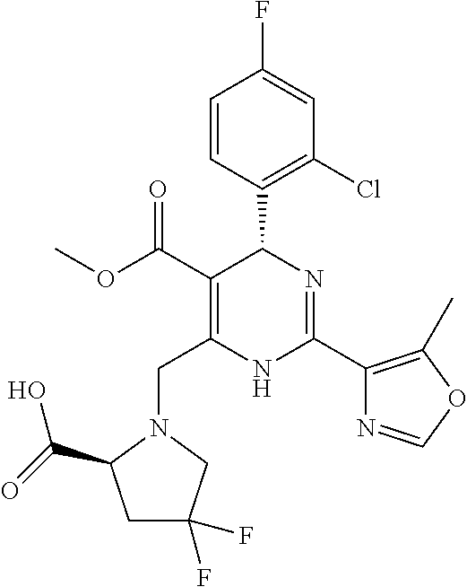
C1=CC(C2C(C(=O)OC)=C(CN3C(C(O)=O)CC(F)(F)C3)NC(C3=C(C)OC=N3)=N2)=C(Cl)C=C1F
